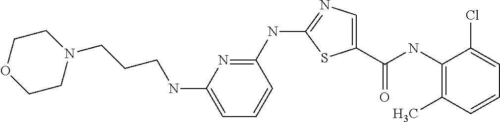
C1(NC(C2=CN=C(NC3=NC(NCCCN4CCOCC4)=CC=C3)S2)=O)=C(C)C=CC=C1Cl
